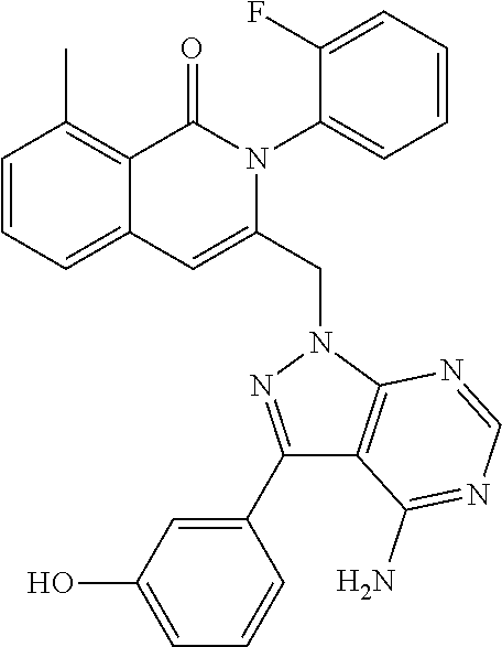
C1=CC=C2C(=C1C)C(=O)N(C1=CC=CC=C1F)C(CN1C3=C(C(N)=NC=N3)C(C3=CC(O)=CC=C3)=N1)=C2
